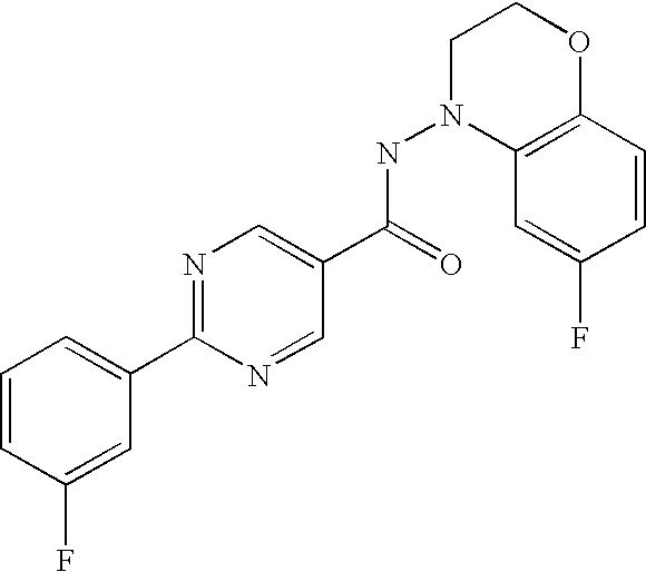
C1=CC(F)=CC(C2=NC=C(C(=O)NN3C4=C(OCC3)C=CC(F)=C4)C=N2)=C1
